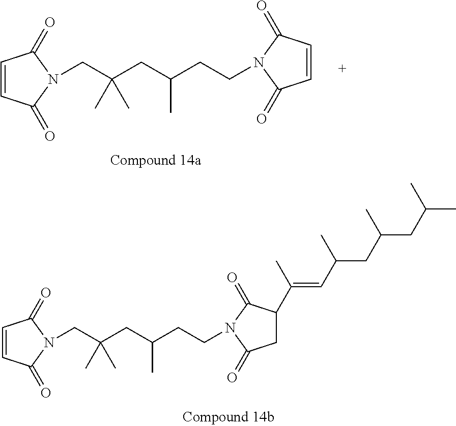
C1=CC(=O)N(CC(CC(CCN2C(=O)C=CC2=O)C)(C)C)C1=O.C1=CC(=O)N(CC(CC(CCN2C(=O)C(C(=CC(CC(CC(C)C)C)C)C)CC2=O)C)(C)C)C1=O
